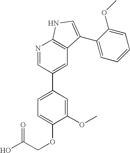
C1(OC)=CC(C2=CC3=C(N=C2)NC=C3C2=CC=CC=C2OC)=CC=C1OCC(O)=O
